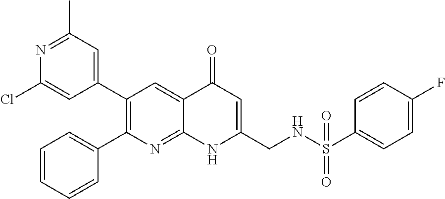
N1=C(C)C=C(C2=C(C3=CC=CC=C3)N=C3C(=C2)C(=O)C=C(CNS(C2=CC=C(F)C=C2)(=O)=O)N3)C=C1Cl
